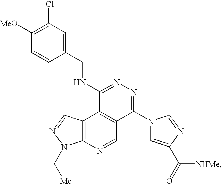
C1([MeO])=C(Cl)C=C(CNC2=NN=C(N3C=C(C(=O)[NHMe])N=C3)C3=C2C2=C(N=C3)N(C[Me])N=C2)C=C1
